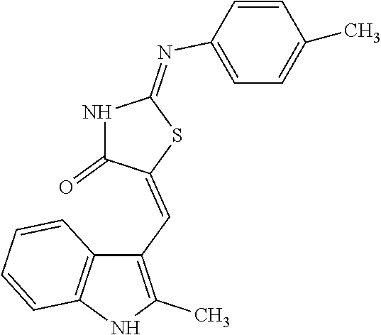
C1(C=C2C(=O)NC(=NC3=CC=C(C)C=C3)S2)=C(C)NC2=C1C=CC=C2
